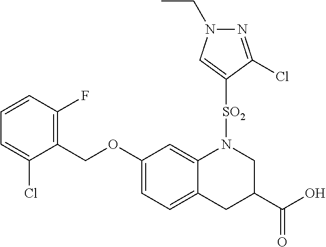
C1(COC2=CC=C3C(=C2)N([SO2]C2=CN(CC)N=C2Cl)CC(C(O)=O)C3)=C(F)C=CC=C1Cl
